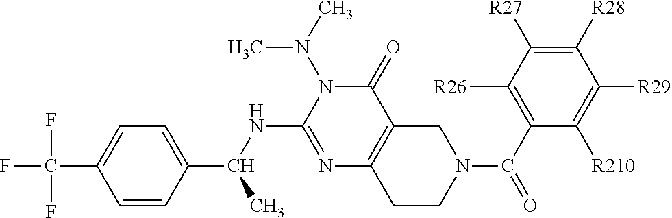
C1=CC(C(NC2=NC3=C(C(=O)N2N(C)C)CN(C(C2=C([R26])C([R27])=C([R28])C([R29])=C2[R210])=O)CC3)C)=CC=C1C(F)(F)F
